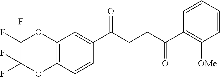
C12=C(C=CC(C(CCC(C3=C([OMe])C=CC=C3)=O)=O)=C1)OC(F)(F)C(F)(F)O2
